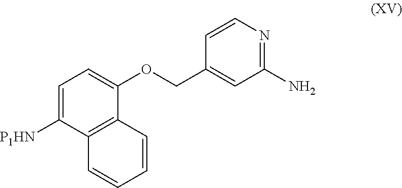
C1=C([P1HN])C2=C(C(OCC3=CC(N)=NC=C3)=C1)C=CC=C2
